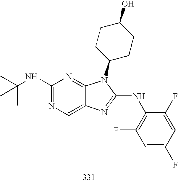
C1(NC(C)(C)C)=NC=C2C(=N1)N(C1CCC(O)CC1)C(NC1=C(F)C=C(F)C=C1F)=N2
